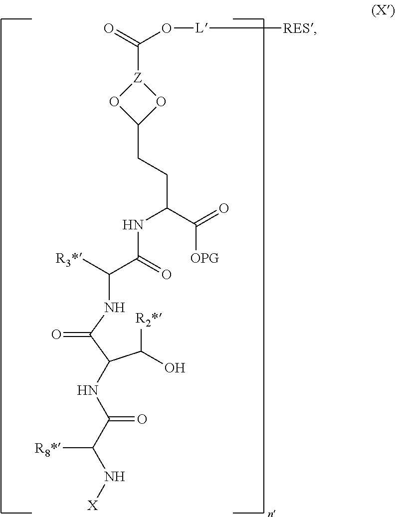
C([R2*])(C(C(NC(C(=O)NC(C([OPG])=O)CCC1O[Z](C(O[L][RES])=O)O1)[R3*])=O)NC(C(N[X])[R8*])=O)O
